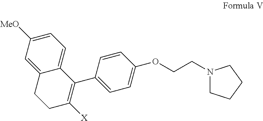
C12=CC=C([MeO])C=C1CCC([X])=C2C1=CC=C(OCCN2CCCC2)C=C1
